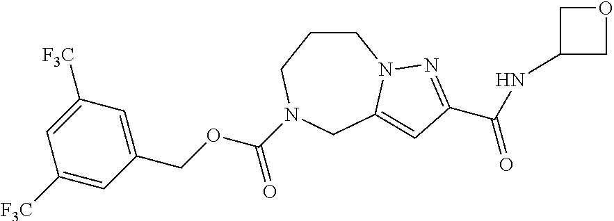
C1CCN(C(OCC2=CC([F3C])=CC([F3C])=C2)=O)CC2=CC(C(=O)NC3COC3)=NN12
